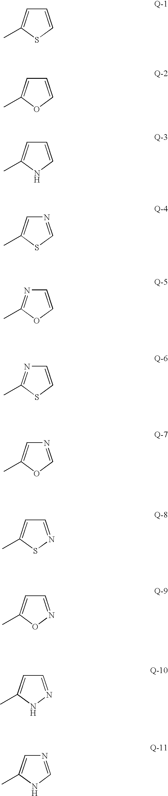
C1=CSC(C)=C1.C1=COC(C)=C1.C1=CNC(C)=C1.N1=CSC(C)=C1.C1=COC(C)=N1.C1=CSC(C)=N1.N1=COC(C)=C1.C1=NSC(C)=C1.C1=NOC(C)=C1.C1=NNC(C)=C1.N1=CNC(C)=C1
